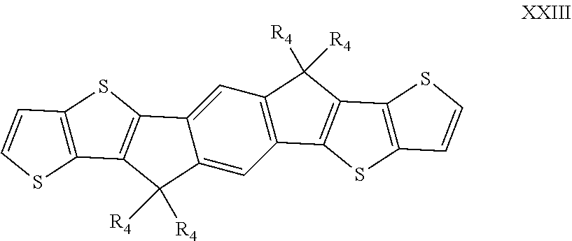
C1=C2C(=CC3=C1C([R4])([R4])C1=C3SC3=C1SC=C3)C([R4])([R4])C1=C2SC2=C1SC=C2
